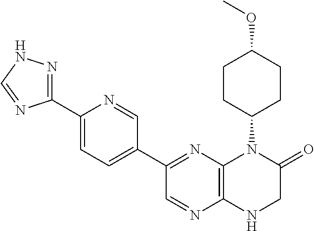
C1(C2=NNC=N2)=CC=C(C2=NC3=C(N=C2)NCC(=O)N3C2CCC(OC)CC2)C=N1
